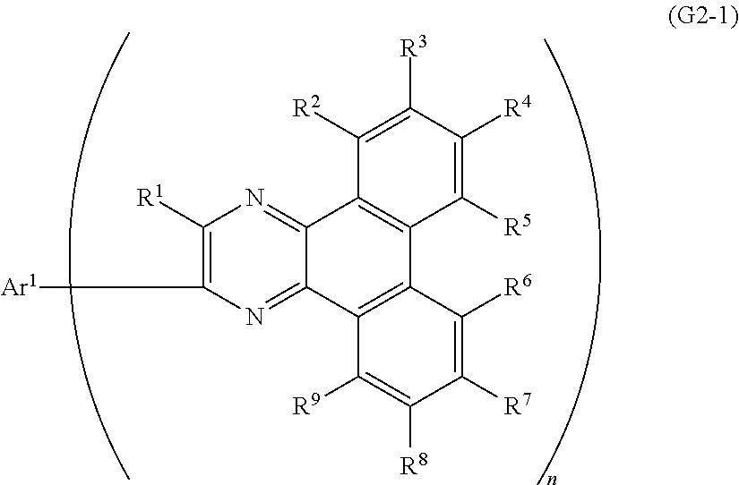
C1([R1])=C([Ar1])N=C2C(=N1)C1=C(C3=C2C([R9])=C([R8])C([R7])=C3[R6])C([R5])=C([R4])C([R3])=C1[R2]
